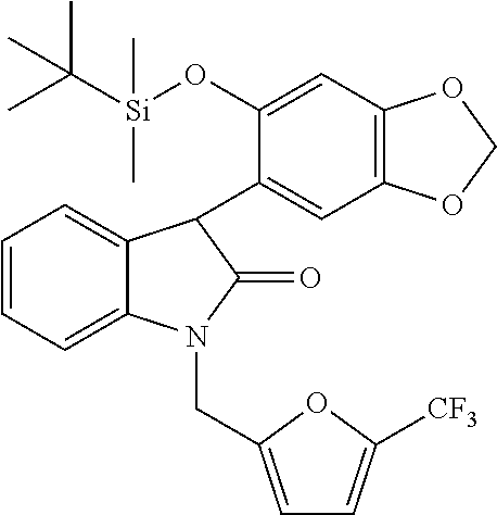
C1=CC=C2C(=C1)C(C1=CC3=C(C=C1O[Si](C(C)(C)C)(C)C)OCO3)C(=O)N2CC1=CC=C([CF3])O1
